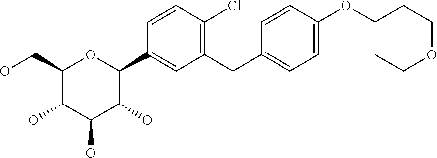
C1(CO)C(O)C(O)C(O)C(C2=CC(CC3=CC=C(OC4CCOCC4)C=C3)=C(Cl)C=C2)O1
